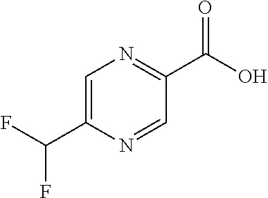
C1=C(C(F)F)N=CC(C(O)=O)=N1
